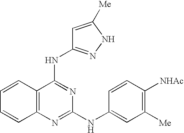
C1=CC2=C(C=C1)N=C(NC1=CC([Me])=C([NHAc])C=C1)N=C2NC1=NNC([Me])=C1
